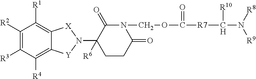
C1([R2])=C([R3])C([R4])=C2C(=C1[R1])[X]N(C1([R6])CCC(=O)N(COC([R7]C(N([R8])[R9])[R10])=O)C1=O)[Y]2
